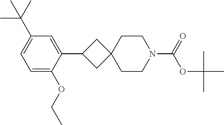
C1(C2CC3(C2)CCN(C(=O)OC(C)(C)C)CC3)=CC(C(C)(C)C)=CC=C1OCC
